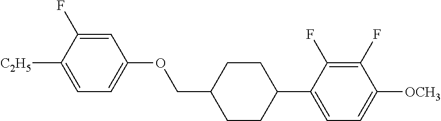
C1=C(F)C([C2H5])=CC=C1OCC1CCC(C2=CC=C([OCH3])C(F)=C2F)CC1
